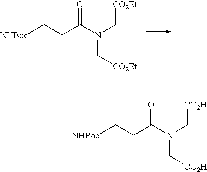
[NHBoc]CCC(N(C[CO2Et])C[CO2Et])=O.[NHBoc]CCC(N(C[CO2H])C[CO2H])=O
